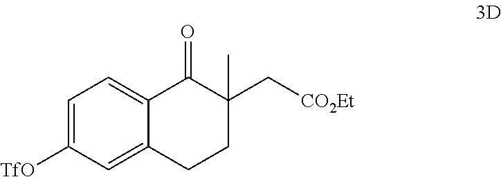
C1=C([TfO])C=C2C(=C1)C(=O)C(C[CO2Et])(C)CC2
